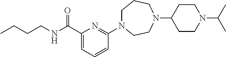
C1N(C2=NC(C(NCCCC)=O)=CC=C2)CCN(C2CCN(C(C)C)CC2)CC1
